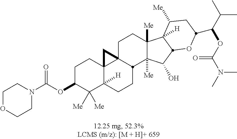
C1C(OC(N2CCOCC2)=O)C([Me])([Me])C2([H])C3(C1)C1(CCC4([Me])C([Me])(C(O)C5C4([H])C([Me])CC(C(C(C)C)OC(N(C)C)=O)O5)C1CC2)C3
